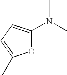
C1(N(C)C)=CC=C(C)O1
